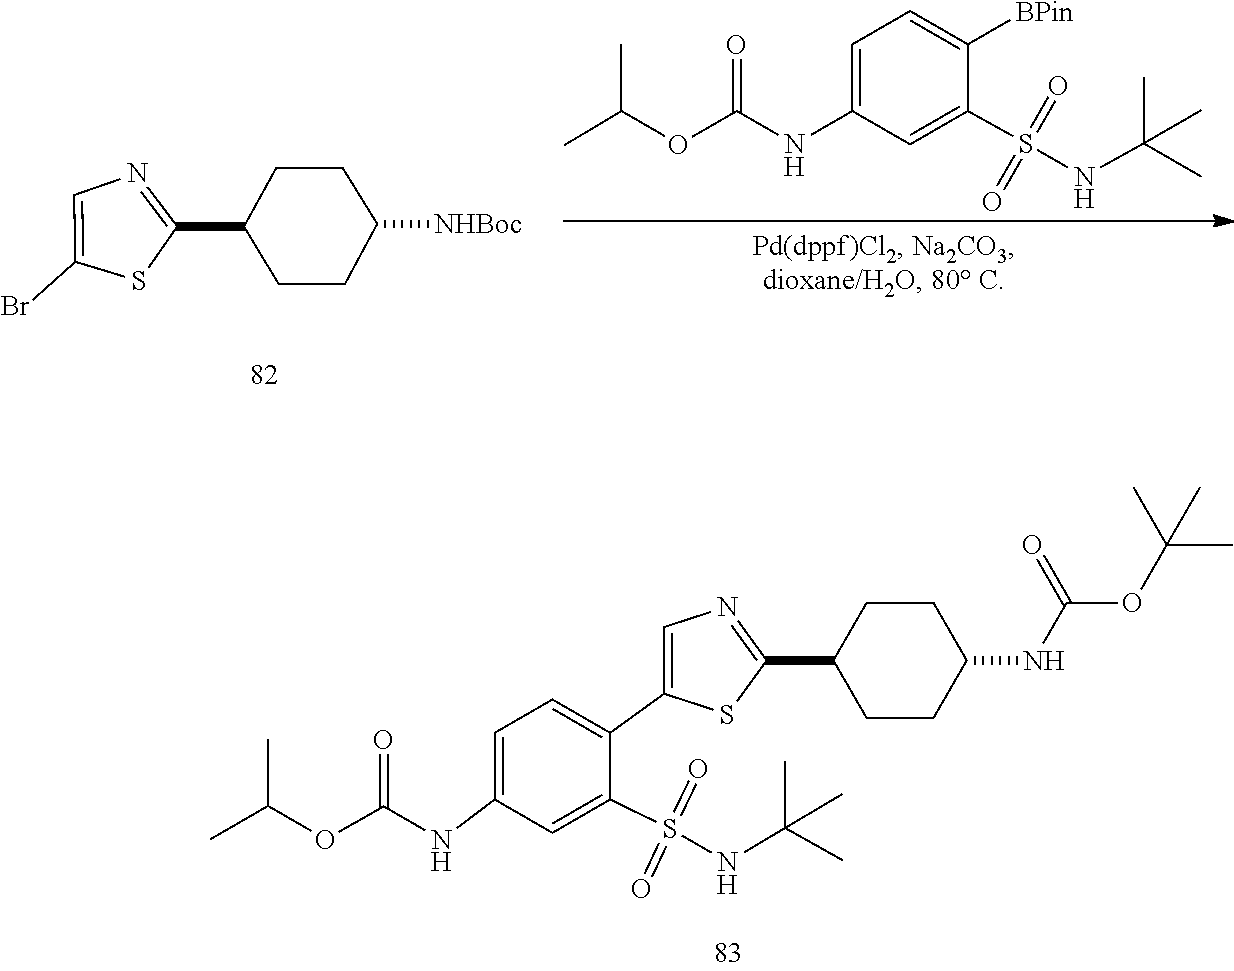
S(=O)(C1=CC(NC(=O)OC(C)C)=CC=C1[BPin])(NC(C)(C)C)=O.C1(C2=NC=C(Br)S2)CCC([NHBoc])CC1.CC(C)(C)OC(NC1CCC(C2=NC=C(C3=CC=C(NC(=O)OC(C)C)C=C3S(=O)(=O)NC(C)(C)C)S2)CC1)=O
